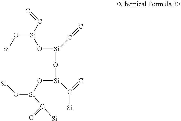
O([Si](C=C)O[Si](O[Si](O[Si](O[Si])C([Si])=C)C([Si])=C)C=C)[Si]
